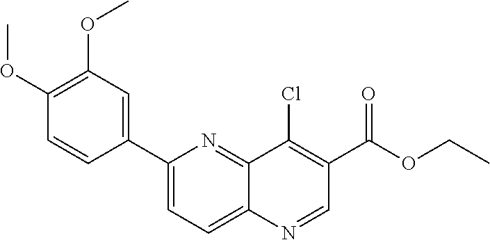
C1(C2=CC(OC)=C(OC)C=C2)=CC=C2C(=N1)C(Cl)=C(C(OCC)=O)C=N2
